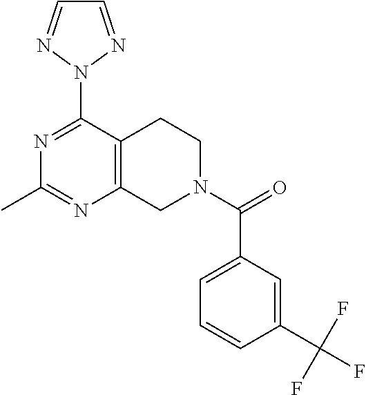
N1=C(N2N=CC=N2)C2=C(N=C1C)CN(C(=O)C1=CC=CC(C(F)(F)F)=C1)CC2
